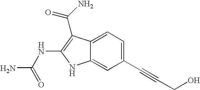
C1(C#CCO)=CC=C2C(=C1)NC(NC(N)=O)=C2C(N)=O
